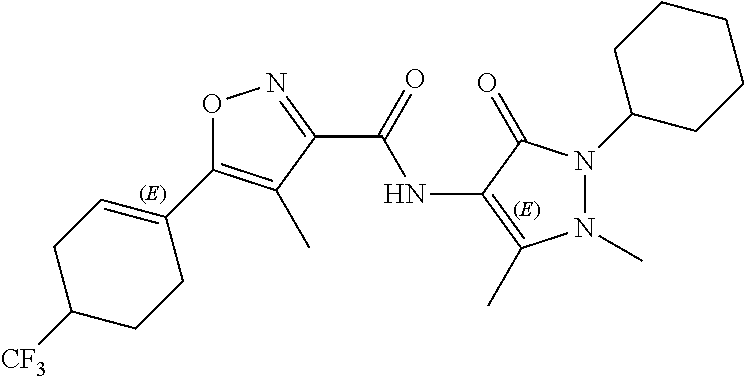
O1C(C2=CCC([CF3])CC2)=C(C)C(C(=O)NC2=C(C)N(C)N(C3CCCCC3)C2=O)=N1
